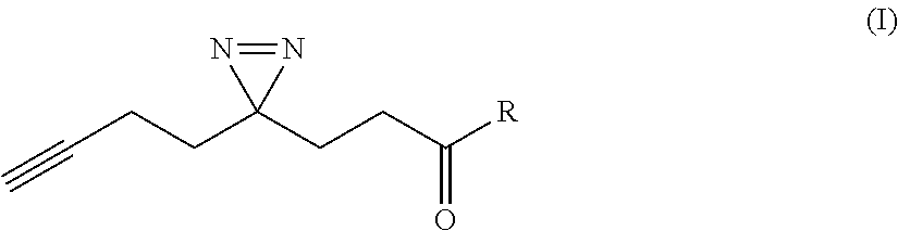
C#CCCC1(CCC([R])=O)N=N1
